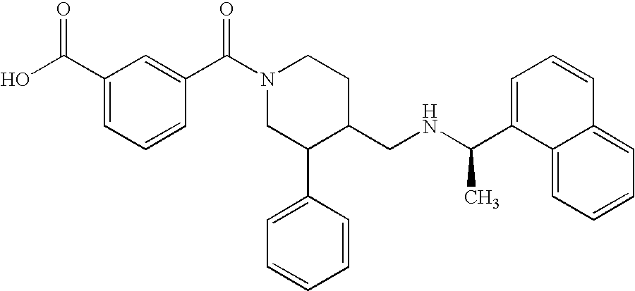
C1(C(N2CC(C3=CC=CC=C3)C(CNC(C3=CC=CC4=CC=CC=C34)C)CC2)=O)=CC(C(O)=O)=CC=C1
